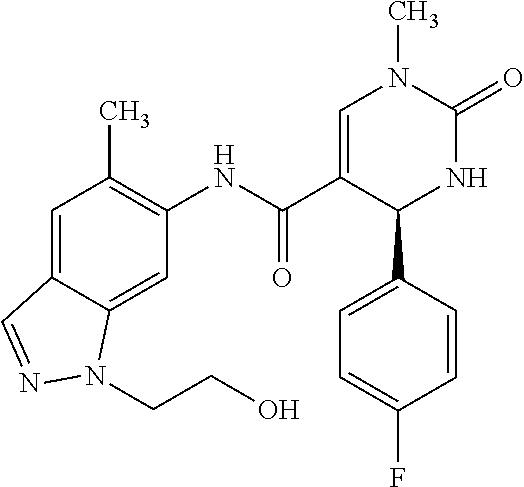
C12=CC(C)=C(NC(C3=CN(C)C(=O)NC3C3=CC=C(F)C=C3)=O)C=C1N(CCO)N=C2
